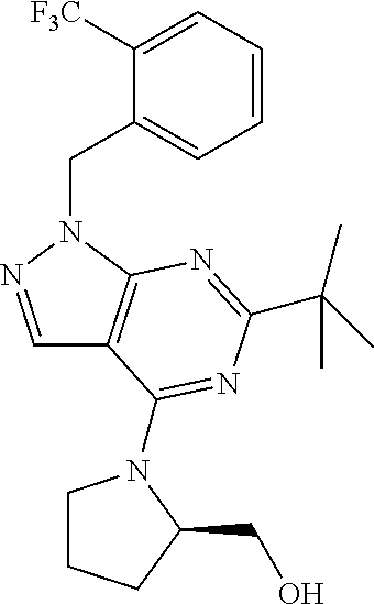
C1=CC=C([F3C])C(CN2C3=C(C=N2)C(N2CCCC2CO)=NC(C(C)(C)C)=N3)=C1
